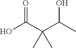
OC(C(C(C)O)(C)C)=O
